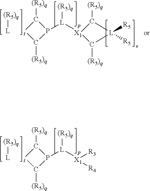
[(R5)q][L].[X1]([L](P1C([(R5)q])[t]C1[(R5)q])[(R5)q])([R3])[R4].[(R5)q][L].[L]1([R5])([R5])C([(R5)q])[X1]([L](P2C([(R5)q])[t]C2[(R5)q])[(R5)q])C1[(R5)q]
